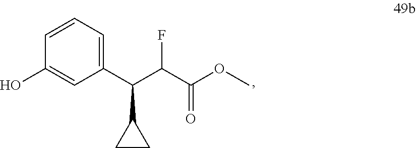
C1(O)=CC(C(C(C(OC)=O)F)C2CC2)=CC=C1
